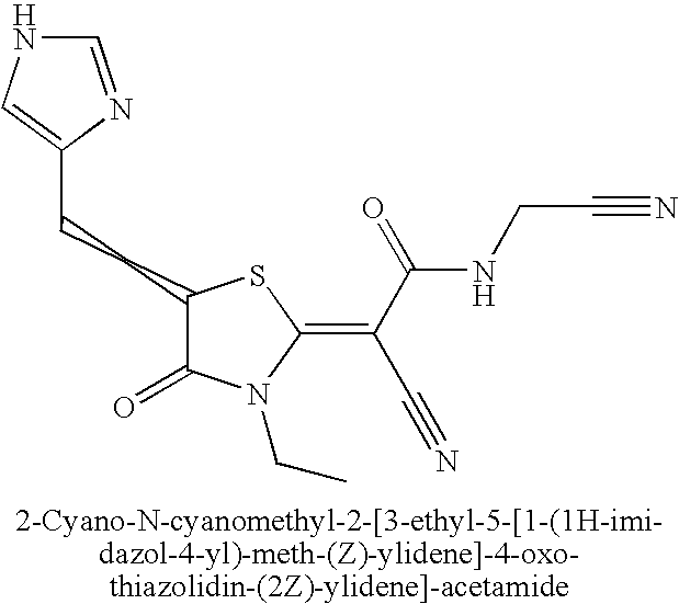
C(CC1C(=O)N(CC)C(=C(C#N)C(NCC#N)=O)S1)C1=CNC=N1
